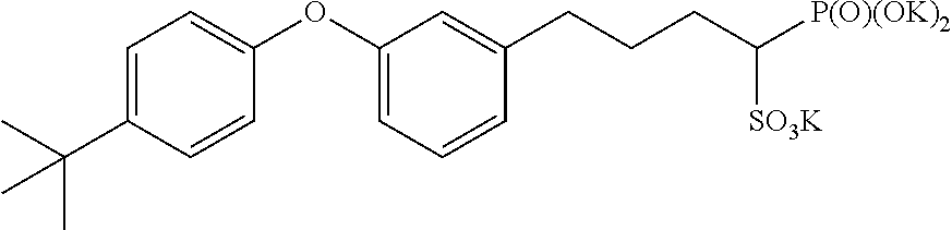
C1=C(C(C)(C)C)C=CC(OC2=CC=CC(CCCC([P(O)(OK)2])[SO3K])=C2)=C1
